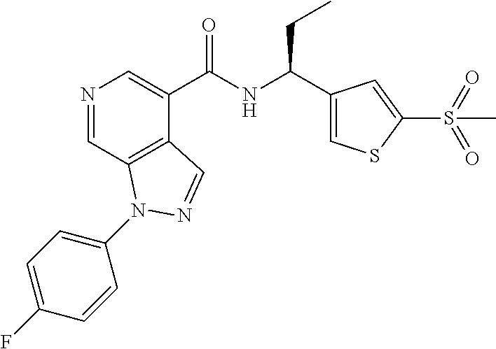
N1=CC2=C(C(C(NC(C3=CSC(S(=O)(=O)C)=C3)CC)=O)=C1)C=NN2C1=CC=C(F)C=C1
